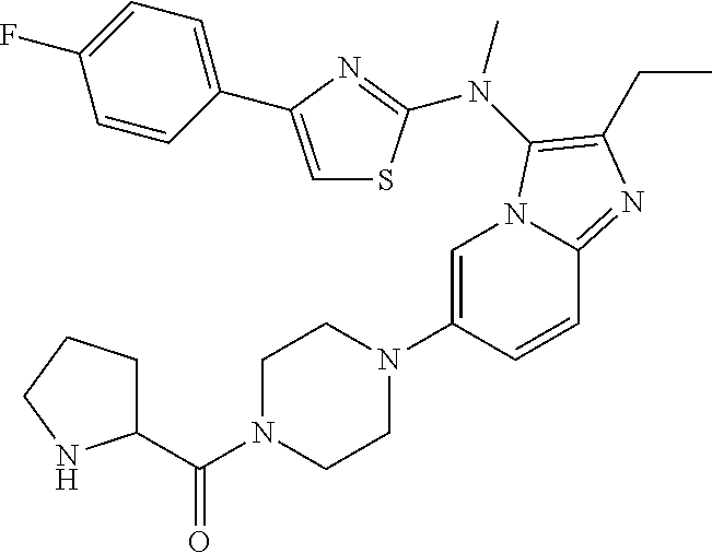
C1=C(N2CCN(C(C3CCCN3)=O)CC2)C=CC2=NC(CC)=C(N(C)C3=NC(C4=CC=C(F)C=C4)=CS3)N12
